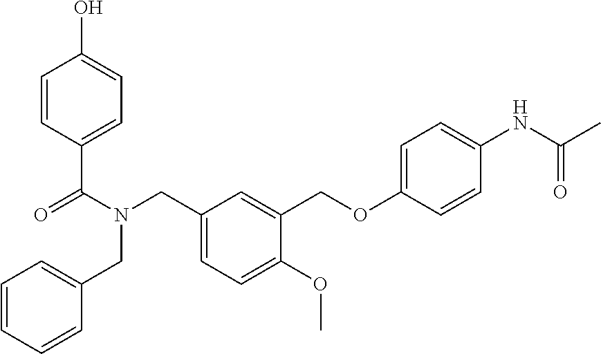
C1(C(=O)N(CC2=CC=C(OC)C(COC3=CC=C(NC(C)=O)C=C3)=C2)CC2=CC=CC=C2)=CC=C(O)C=C1
